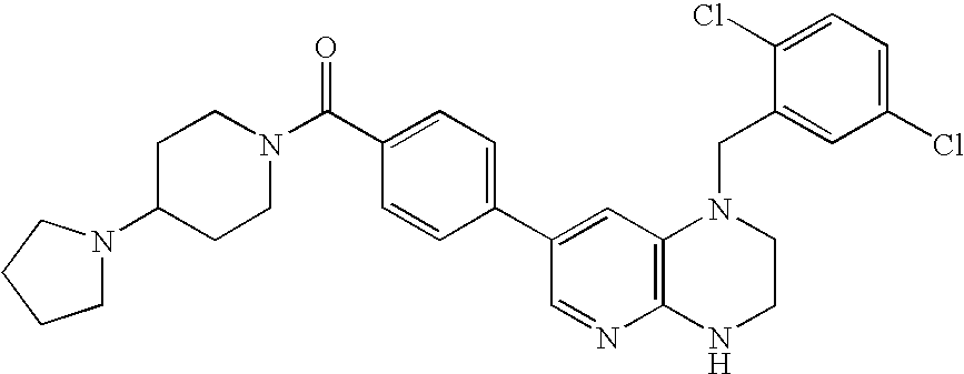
C1=C(C2=CC=C(C(=O)N3CCC(N4CCCC4)CC3)C=C2)C=NC2=C1N(CC1=CC(Cl)=CC=C1Cl)CCN2
